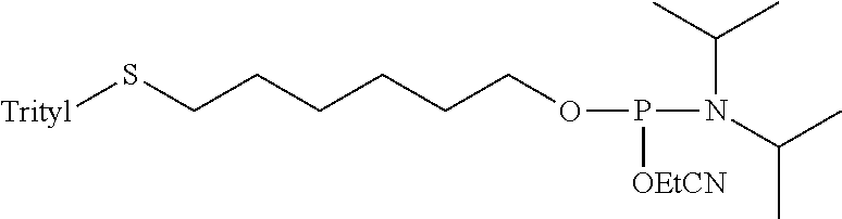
[Trityl]SCCCCCCOP([OEtCN])N(C(C)C)C(C)C
